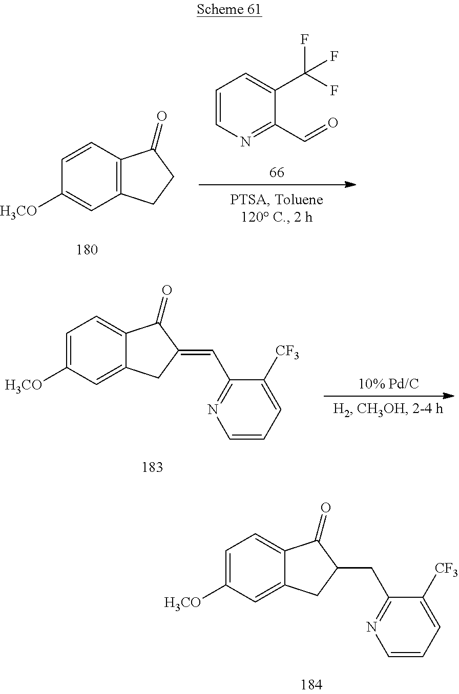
C12=C(C=CC([H3CO])=C1)C(=O)CC2.C1=CN=C(C=O)C(C(F)(F)F)=C1.C12=CC([H3CO])=CC=C1C(=O)C(=CC1=NC=CC=C1[CF3])C2.C12=CC([H3CO])=CC=C1C(=O)C(CC1=NC=CC=C1[CF3])C2
